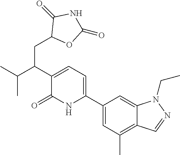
C1(C2=CC=C(C(C(C)C)CC3OC(=O)NC3=O)C(=O)N2)=CC(C)=C2C(=C1)N(CC)N=C2
